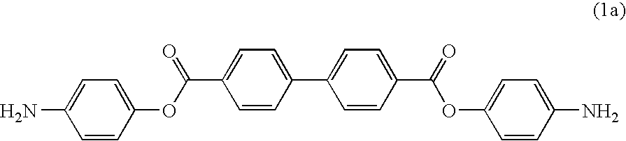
C1=CC(OC(C2=CC=C(C3=CC=C(C(=O)OC4=CC=C(N)C=C4)C=C3)C=C2)=O)=CC=C1N
